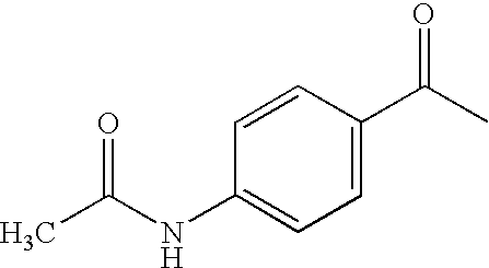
C1=C(C(C)=O)C=CC(NC(C)=O)=C1
